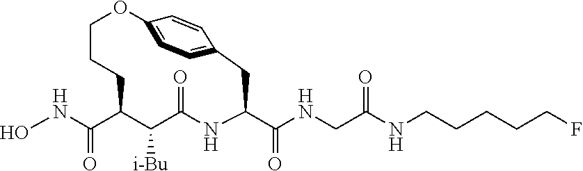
ONC(C1CCCOC2=CC=C(C=C2)CC(C(=O)NCC(NCCCCCF)=O)NC(=O)C1[i-Bu])=O
